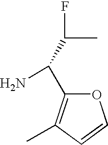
C(C(N)C1=C(C)C=CO1)(C)F
